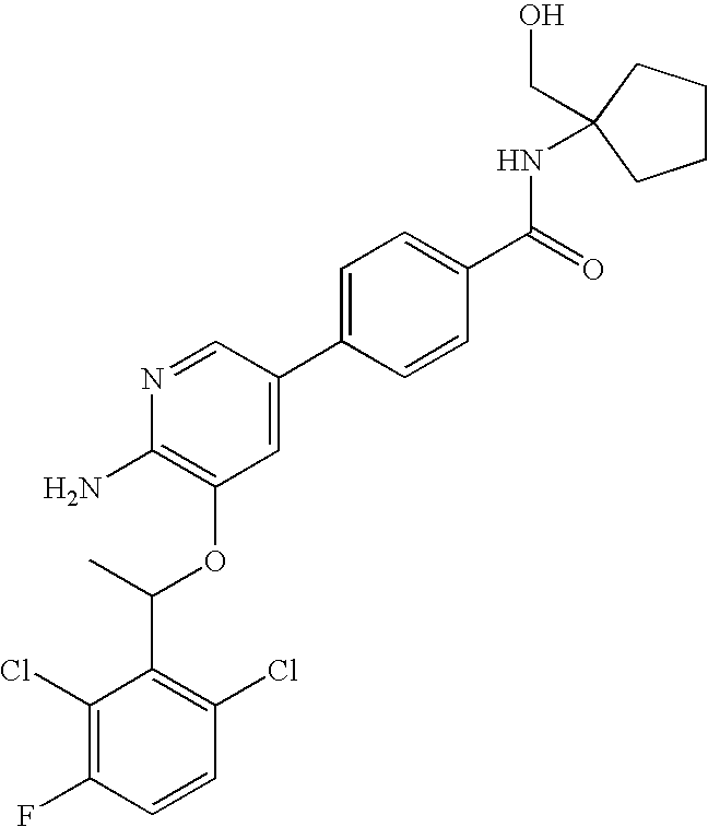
C1(Cl)=C(F)C=CC(Cl)=C1C(C)OC1=C(N)N=CC(C2=CC=C(C(=O)NC3(CO)CCCC3)C=C2)=C1
